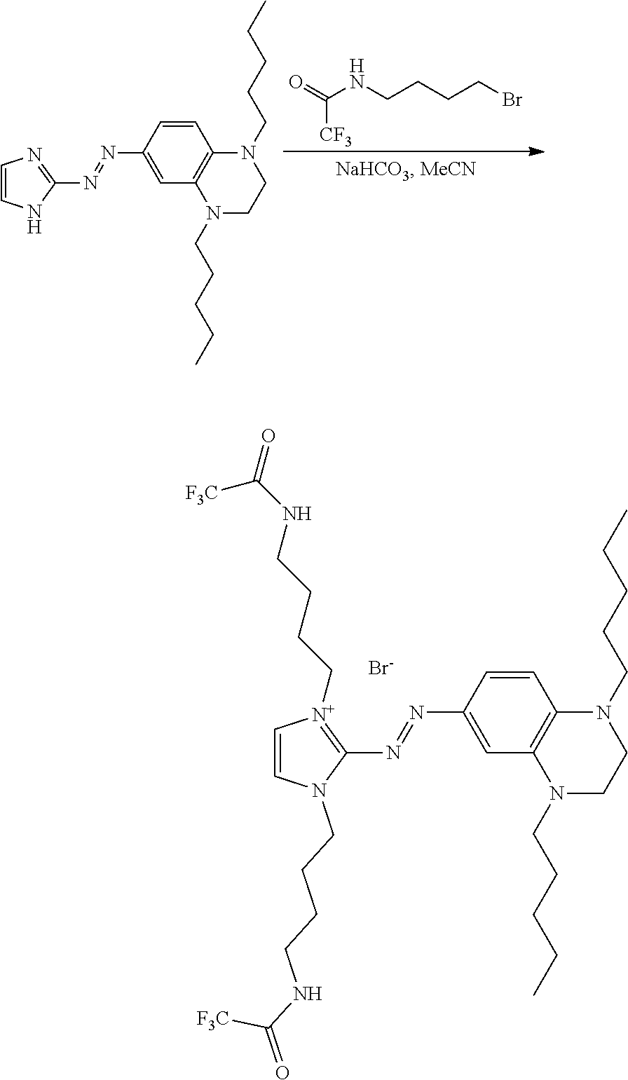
C1=CN(CCCCNC(=O)[F3C])C(N=NC2=CC3=C(C=C2)N(CCCCC)CCN3CCCCC)=[N+]1CCCCNC(=O)[F3C].[Br-].C1=CNC(N=NC2=CC3=C(C=C2)N(CCCCC)CCN3CCCCC)=N1.O=C(NCCCCBr)[CF3]
